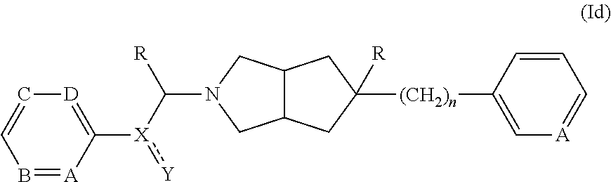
B1=[A]C([X](C([R])N2CC3C(C2)CC([(CH2)n]C2=C[A]=CC=C2)([R])C3):[Y])=[D]C=C1
